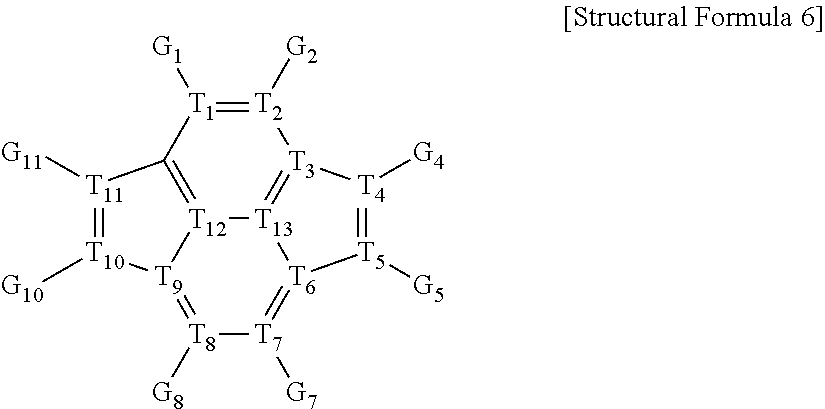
[T2]1([G2])=[T1]([G1])C2=[T12]3[T9](=[T8]([G8])[T7]([G7])=[T6]4[T5]([G5])=[T4]([G4])[T3]1=[T13]43)[T10]([G10])=[T11]2[G11]
